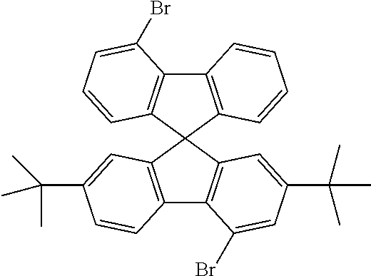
C12=C(C3(C4=C1C(Br)=CC=C4)C1=C(C4=C3C=C(C(C)(C)C)C=C4Br)C=CC(C(C)(C)C)=C1)C=CC=C2
